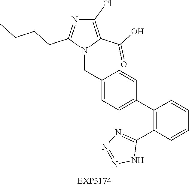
C1(Cl)=C(C(O)=O)N(CC2=CC=C(C3=C(C4=NN=NN4)C=CC=C3)C=C2)C(CCCC)=N1
